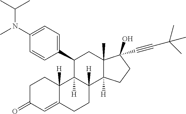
C1CC2([H])C(=CC1=O)CCC1([H])C2([H])C(C2=CC=C(N(C(C)C)C)C=C2)CC2(C)C1([H])CCC2(O)C#CC(C)(C)C
